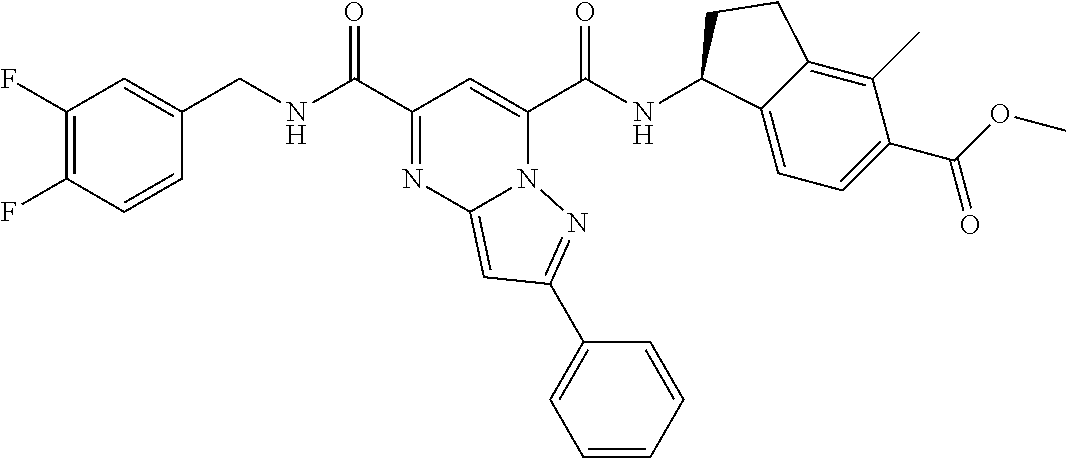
C(=O)(NC1C2=CC=C(C(OC)=O)C(C)=C2CC1)C1=CC(C(=O)NCC2=CC(F)=C(F)C=C2)=NC2=CC(C3=CC=CC=C3)=NN21
